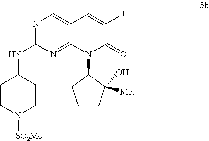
C1CN([SO2Me])CCC1NC1=NC=C2C(=N1)N(C1CCCC1([Me])O)C(=O)C(I)=C2
